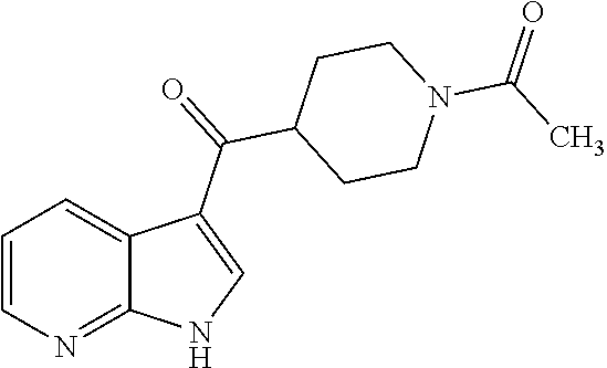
C1=CN=C2C(=C1)C(C(C1CCN(C(C)=O)CC1)=O)=CN2
